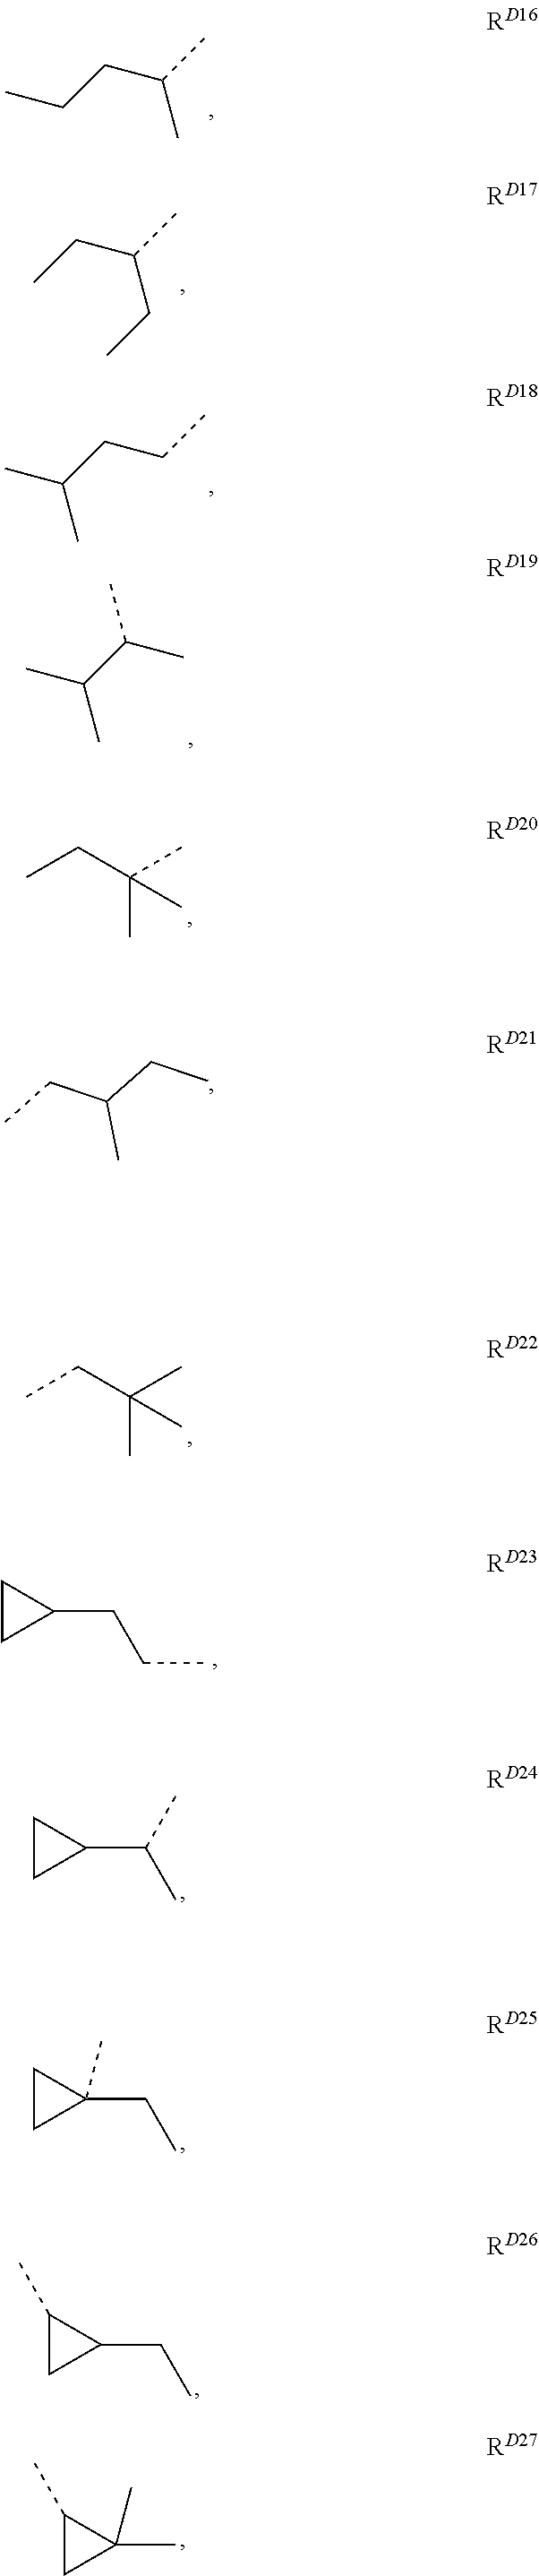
CCCC(C)C.CCC(C)CC.CC(CCC)C.CC(C(C)C)C.CCC(C)(C)C.CCC(C)(C)C.CCC(CC)C.C1CC1CCC.C1CC1C(C)C.C1CC1(CC)C.C1(C)CC1CC.C1(C)CC1(C)C
